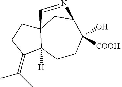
CC(C)=C1C2([H])C3(CC1)CC(C([COOH])(O)CC2)N=C3
